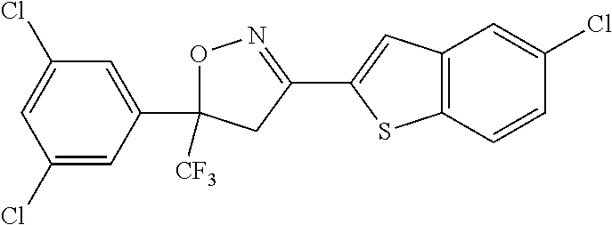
O1C([CF3])(C2=CC(Cl)=CC(Cl)=C2)CC(C2=CC3=C(S2)C=CC(Cl)=C3)=N1
